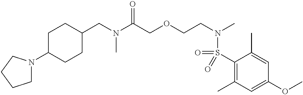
C1C(N2CCCC2)CCC(CN(C(COCCN(C)S(=O)(C2=C(C)C=C(OC)C=C2C)=O)=O)C)C1
